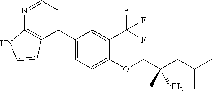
C1=C(C2=CC=NC3=C2C=CN3)C=C(C(F)(F)F)C(OCC(CC(C)C)(N)C)=C1
